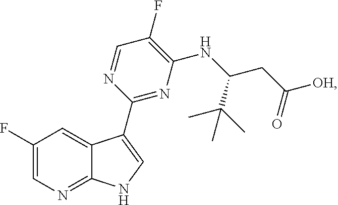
C1(F)=CN=C2C(=C1)C(C1=NC(NC(CC([OH])=O)C(C)(C)C)=C(F)C=N1)=CN2
